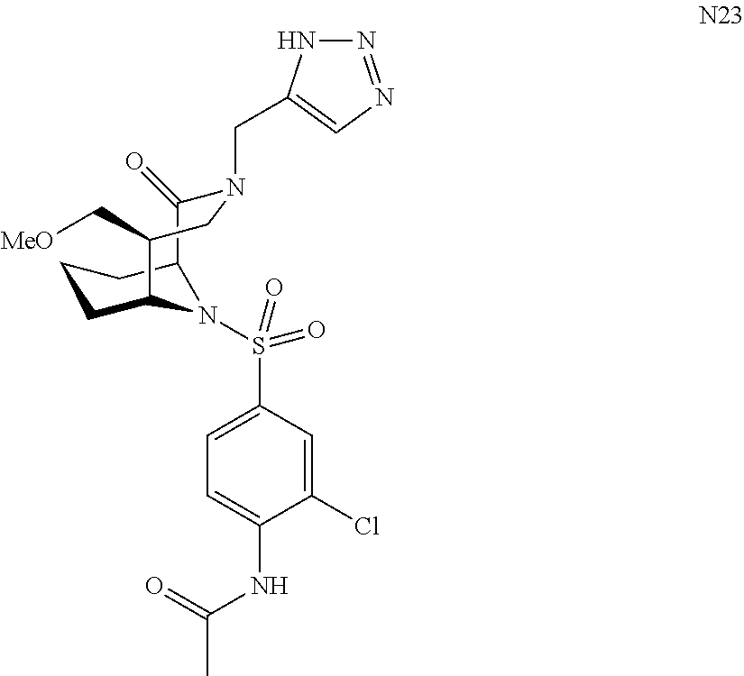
C1=C(S(=O)(=O)N2C3CCCC2C(=O)N(CC2=CN=NN2)CC3C[MeO])C=C(Cl)C(NC(C)=O)=C1
